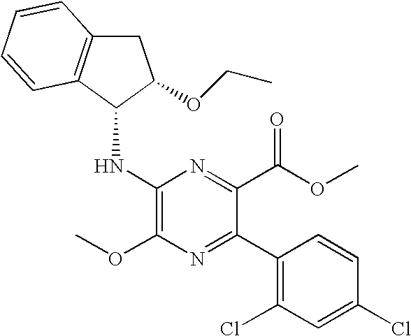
C1C2=C(C(NC3=C(OC)N=C(C4=C(Cl)C=C(Cl)C=C4)C(C(OC)=O)=N3)C1OCC)C=CC=C2
